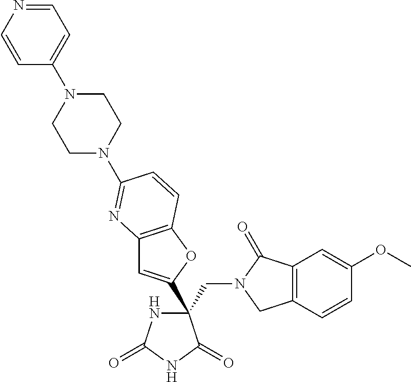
C(C1(C2=CC3=C(O2)C=CC(N2CCN(C4=CC=NC=C4)CC2)=N3)NC(=O)NC1=O)N1CC2=C(C1=O)C=C(OC)C=C2
